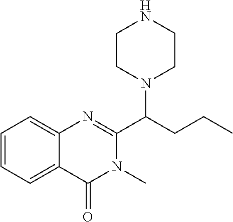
C1CN(C(CCC)C2=NC3=CC=CC=C3C(=O)N2C)CCN1
